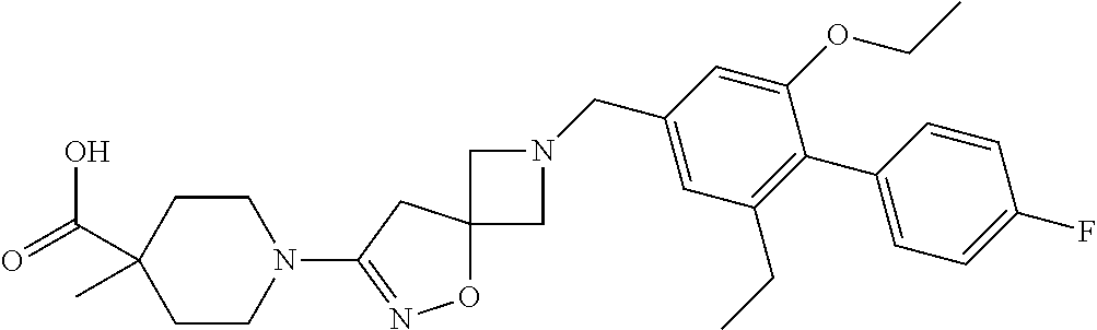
O1C2(CC(N3CCC(C(O)=O)(C)CC3)=N1)CN(CC1=CC(CC)=C(C3=CC=C(F)C=C3)C(OCC)=C1)C2
